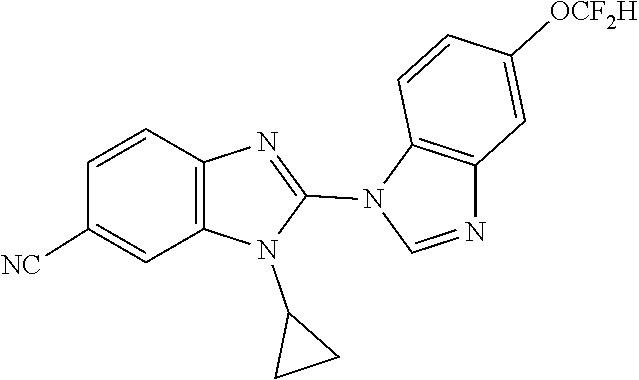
N1(C2CC2)C(N2C=NC3=C2C=CC([OCF2H])=C3)=NC2=C1C=C([NC])C=C2
